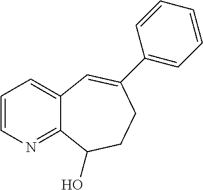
C1=CN=C2C(=C1)C=C(C1=CC=CC=C1)CCC2O
